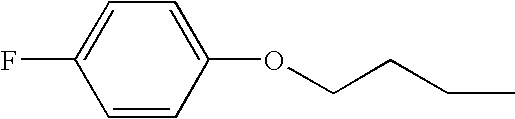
C1=CC(OCCCC)=CC=C1F
